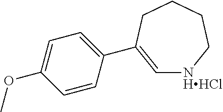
C1=C(C2=CC=C(OC)C=C2)CCCC[NHHCl]1
